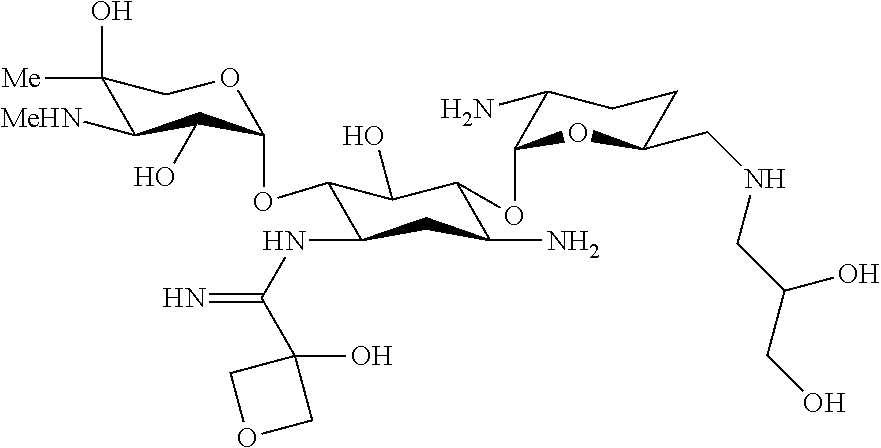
C1(O)([Me])C([MeHN])C(O)C(OC2C(NC(=N)C3(O)COC3)CC(N)C(OC3OC(CNCC(CO)O)CCC3N)C2O)OC1
